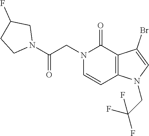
C12=C(N(CC(F)(F)F)C=C1Br)C=CN(CC(N1CC(F)CC1)=O)C2=O
